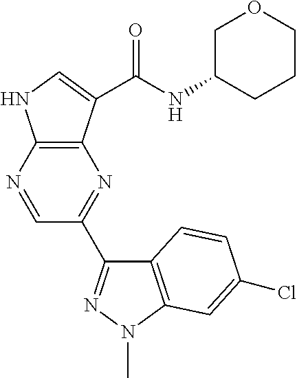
C1=NC2=C(N=C1C1=NN(C)C3=C1C=CC(Cl)=C3)C(C(NC1CCCOC1)=O)=CN2
